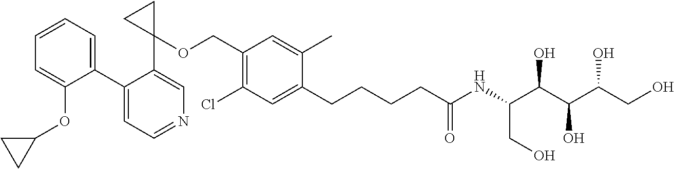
C1(CCCCC(NC(C(C(C(CO)O)O)O)CO)=O)=CC(Cl)=C(COC2(C3=CN=CC=C3C3=CC=CC=C3OC3CC3)CC2)C=C1C
